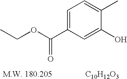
C1=C(C(OCC)=O)C=C(O)C(C)=C1.[C10H12O3]
